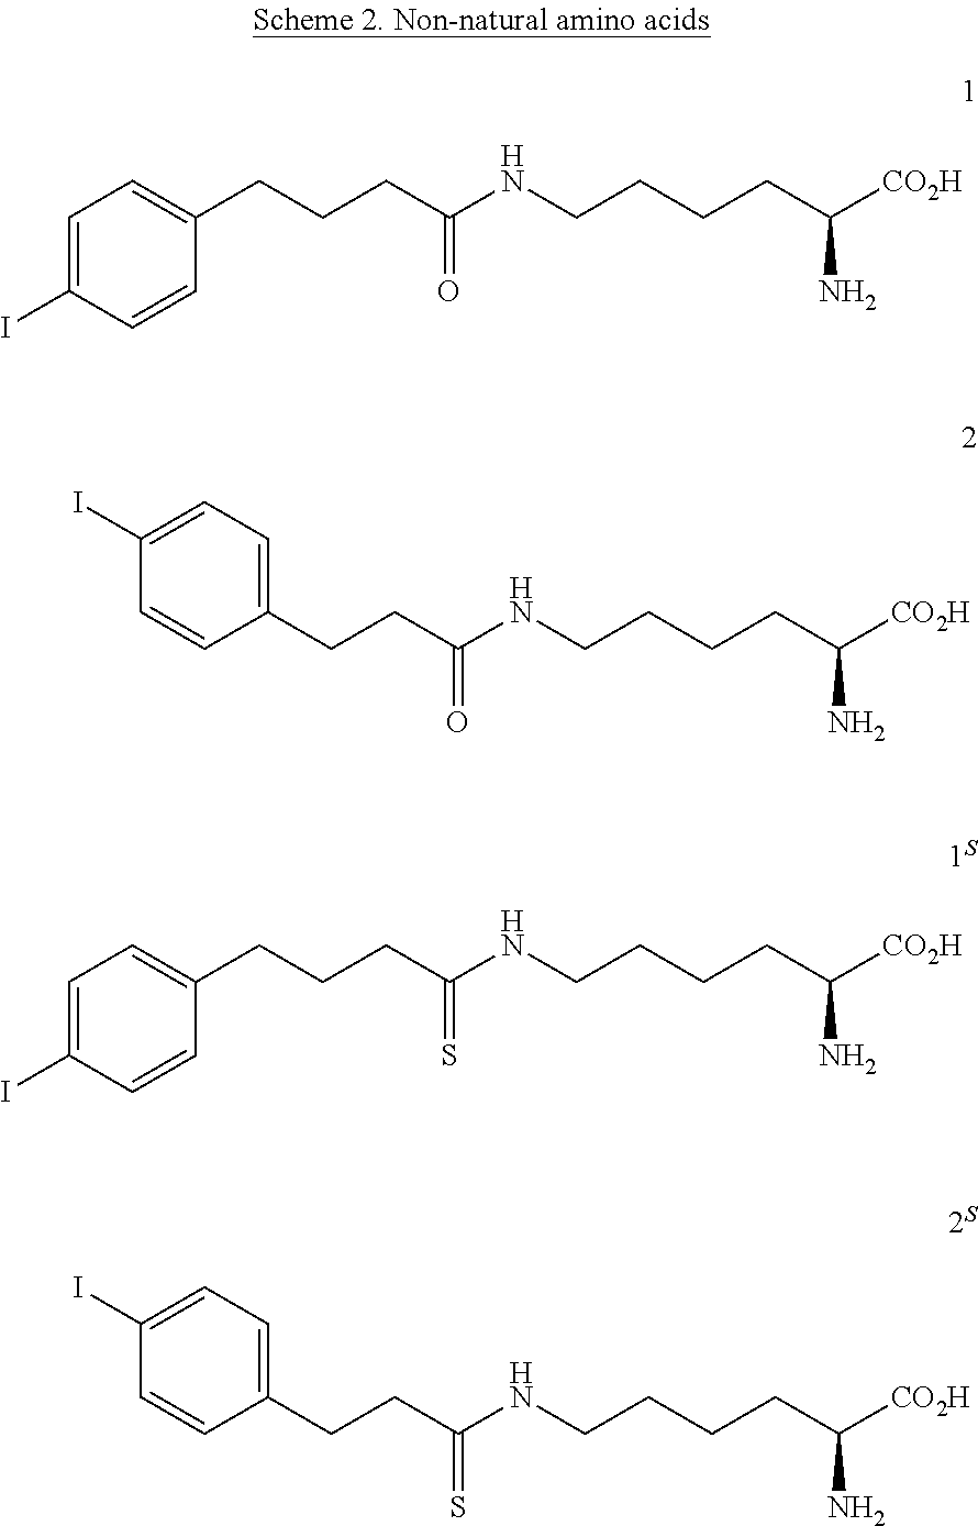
C1=C(I)C=CC(CCCC(NCCCCC([CO2H])N)=O)=C1.C1(I)=CC=C(CCC(NCCCCC([CO2H])N)=O)C=C1.C1=C(I)C=CC(CCCC(NCCCCC([CO2H])N)=S)=C1.C1(I)=CC=C(CCC(NCCCCC([CO2H])N)=S)C=C1
